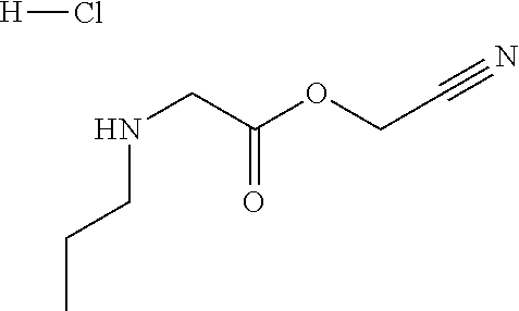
C(NCCC)C(OCC#N)=O.[H]Cl
